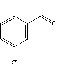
CC(=O)C1=CC(Cl)=CC=C1
